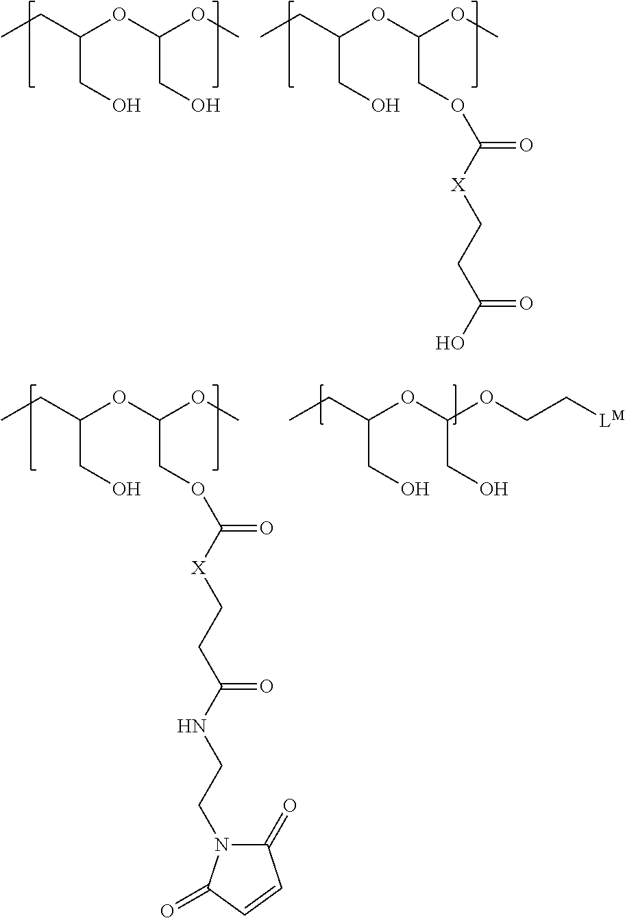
CCC(OC(OC)CO)CO.CCC(OC(OC)COC(=O)[X]CCC(O)=O)CO.CCC(OC(OCC[LM])CO)CO.CCC(OC(OC)COC(=O)[X]CCC(NCCN1C(=O)C=CC1=O)=O)CO
